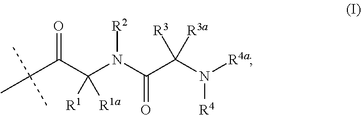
C(C(C(N(C(C(N([R4a])[R4])([R3])[R3a])=O)[R2])([R1])[R1a])=O)(C)(C)C
